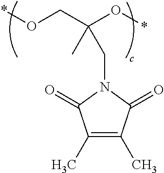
*OCC(O*)(C)CN1C(=O)C(C)=C(C)C1=O
